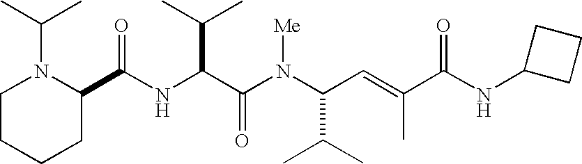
N(C(C(N(C(C(C)C)C=C(C)C(NC1CCC1)=O)[Me])=O)C(C)C)C(C1N(C(C)C)CCCC1)=O
